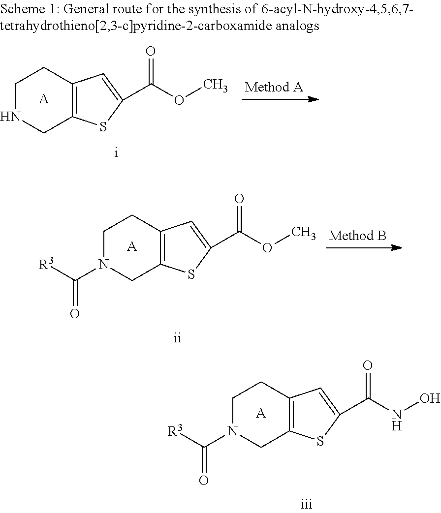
C1NCC2=C(C=C(C(OC)=O)S2)C1.[A].C1N(C([R3])=O)CC2=C(C=C(C(OC)=O)S2)C1.[A].C1N(C([R3])=O)CC2=C(C=C(C(NO)=O)S2)C1.[A]
